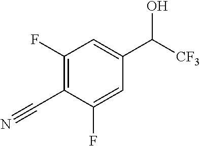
C1(F)=C(C#N)C(F)=CC(C([CF3])O)=C1
